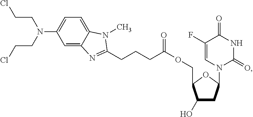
C1=C2C(=CC=C1N(CCCl)CCCl)N(C)C(CCCC(OCC1C(O)CC(N3C(=O)NC(=O)C(F)=C3)O1)=O)=N2
